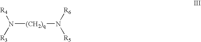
[(CH2)q](N([R3])[R4])N([R5])[R6]
